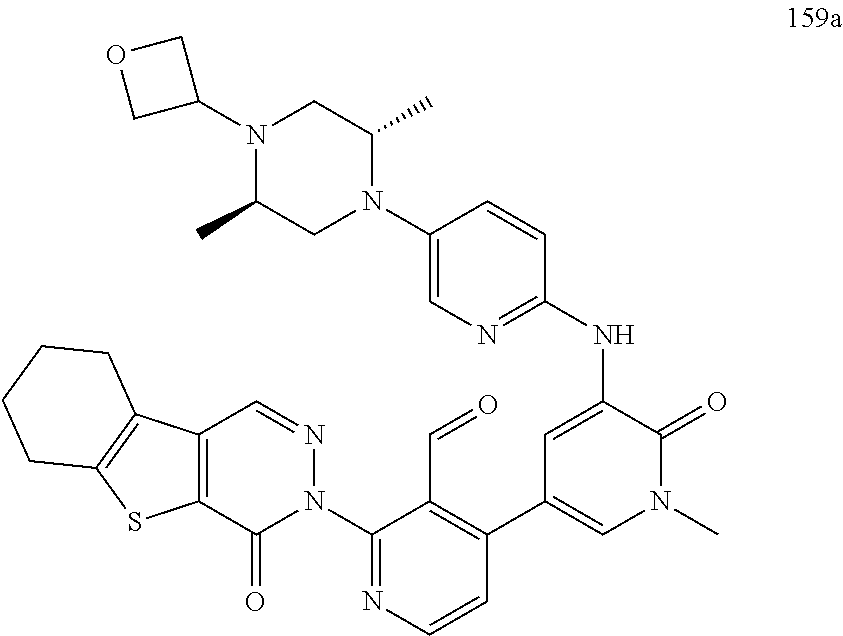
C1(N2N=CC3=C(C2=O)SC2=C3CCCC2)=NC=CC(C2=CN(C)C(=O)C(NC3=NC=C(N4C(C)CN(C5COC5)C(C)C4)C=C3)=C2)=C1C=O
